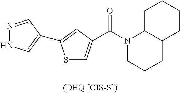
N1=CC(C2=CC(C(=O)N3CCCC4C3CCCC4)=CS2)=CN1
